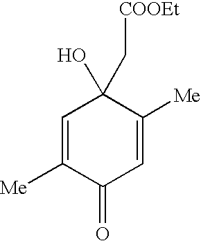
C1=C([Me])C(=O)C=C([Me])C1(O)C[COOEt]
